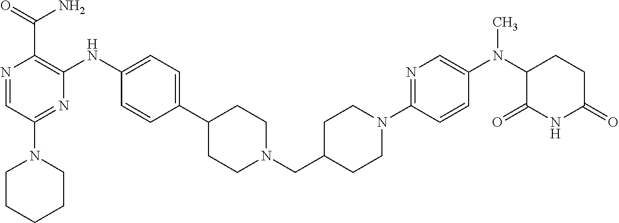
N1=CC(N2CCCCC2)=NC(NC2=CC=C(C3CCN(CC4CCN(C5=NC=C(N(C6CCC(=O)NC6=O)C)C=C5)CC4)CC3)C=C2)=C1C(=O)N
